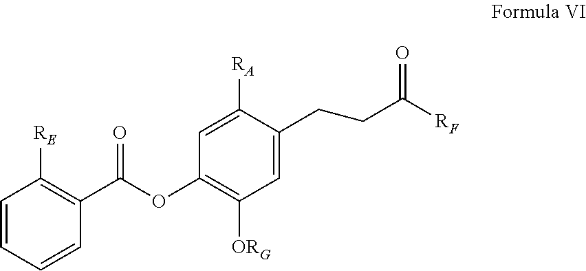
C1=CC=CC(C(OC2=C([ORG])C=C(CCC([RF])=O)C([RA])=C2)=O)=C1[RE]
